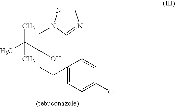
C1=NN(CC(O)(CCC2=CC=C(Cl)C=C2)C(C)(C)C)C=N1
